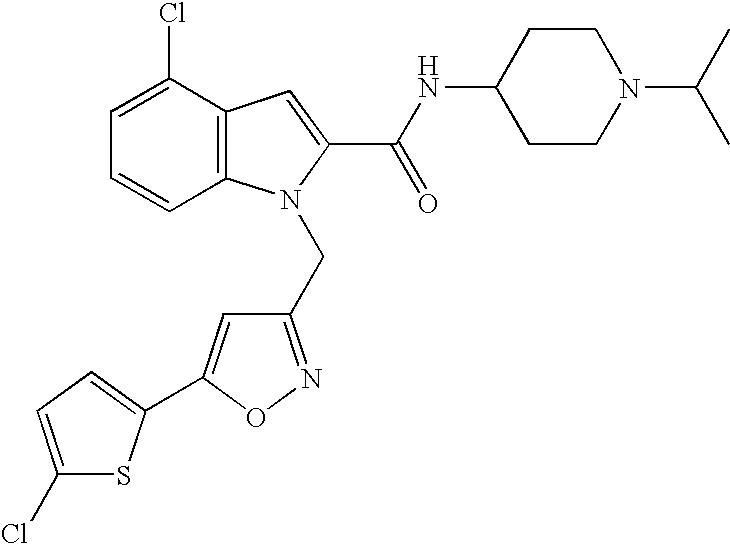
C1CN(C(C)C)CCC1NC(C1=CC2=C(N1CC1=NOC(C3=CC=C(Cl)S3)=C1)C=CC=C2Cl)=O
